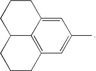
C12=C3C=C(C)C=C1CCCC2CCC3
